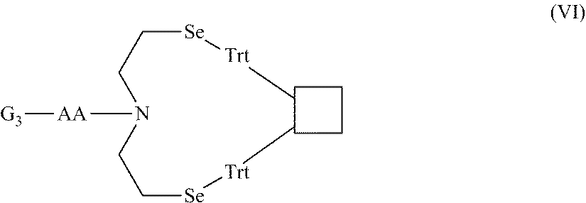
[AA](N(CC[Se][Trt]C)CC[Se][Trt]C)[G3]
